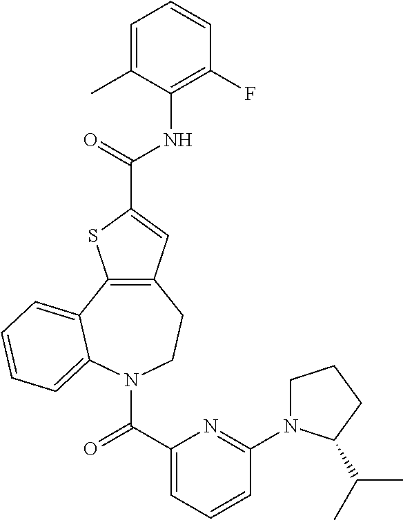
C12=C(C3=CC=CC=C3N(C(=O)C3=CC=CC(N4CCCC4C(C)C)=N3)CC1)SC(C(NC1=C(F)C=CC=C1C)=O)=C2
